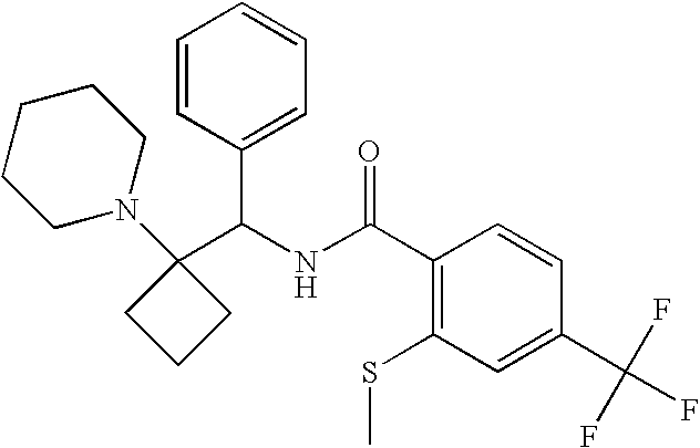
C1(C(NC(C2=C(SC)C=C(C(F)(F)F)C=C2)=O)C2=CC=CC=C2)(N2CCCCC2)CCC1
